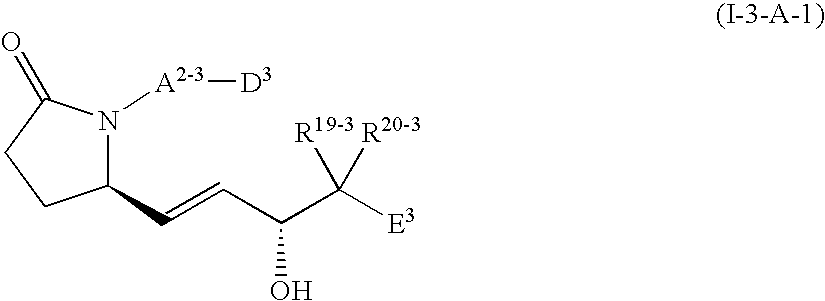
C1(C=CC(C([E3])([R20-3])[R19-3])O)N([A2-3][D3])C(=O)CC1
